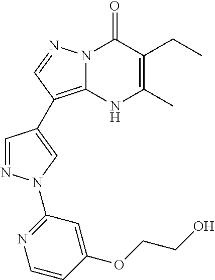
C1=NN(C2=NC=CC(OCCO)=C2)C=C1C1=C2N(C(=O)C(CC)=C(C)N2)N=C1
